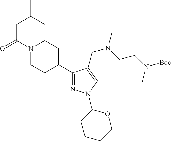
N1(C(CC(C)C)=O)CCC(C2=NN(C3CCCCO3)C=C2CN(CCN([Boc])C)C)CC1
